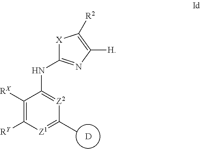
C1([RX])=C([RY])[Z1]=C(C)[Z2]=C1NC1=NC([H])=C([R2])[X]1.[D]
